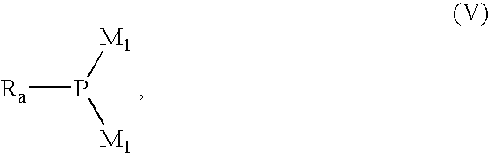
[Ra]P([M1])[M1]
